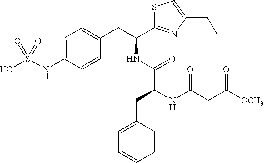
C1=C(NS(O)(=O)=O)C=CC(CC(C2=NC(CC)=CS2)NC(C(NC(CC(=O)[OCH3])=O)CC2=CC=CC=C2)=O)=C1
